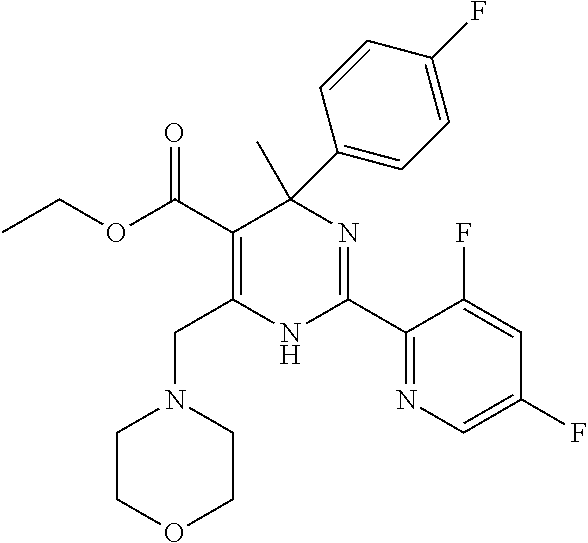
CCOC(C1=C(CN2CCOCC2)NC(C2=NC=C(F)C=C2F)=NC1(C)C1=CC=C(F)C=C1)=O
